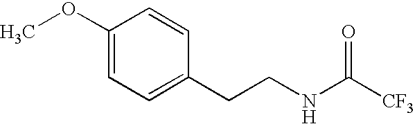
C1(OC)=CC=C(CCNC([CF3])=O)C=C1
